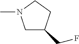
C1C(CF)CCN1C
